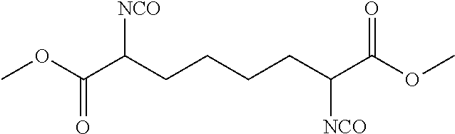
O(C)C(C(CCCCC(C(OC)=O)[NCO])[NCO])=O
